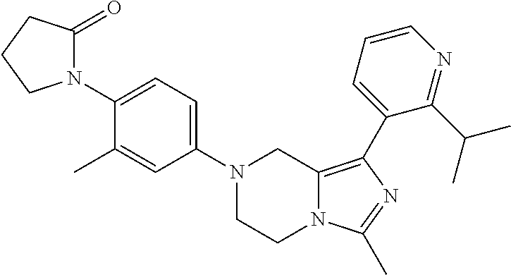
N1(C2=CC=C(N3C(=O)CCC3)C(C)=C2)CCN2C(=C(C3=CC=CN=C3C(C)C)N=C2C)C1
